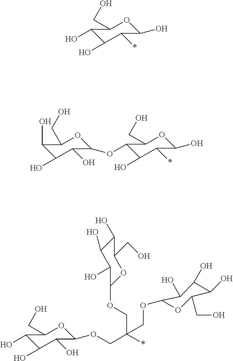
C1(O)C(O)C(*)C(O)OC1CO.C1(OC2C(O)C(O)C(O)C(CO)O2)C(O)C(*)C(O)OC1CO.C1(O)C(O)C(O)C(OCC(COC2OC(CO)C(O)C(O)C2O)(*)COC2C(O)C(O)C(O)C(CO)O2)OC1CO
